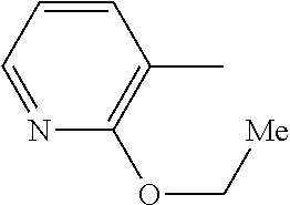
C1=CC=NC(OC[Me])=C1C
